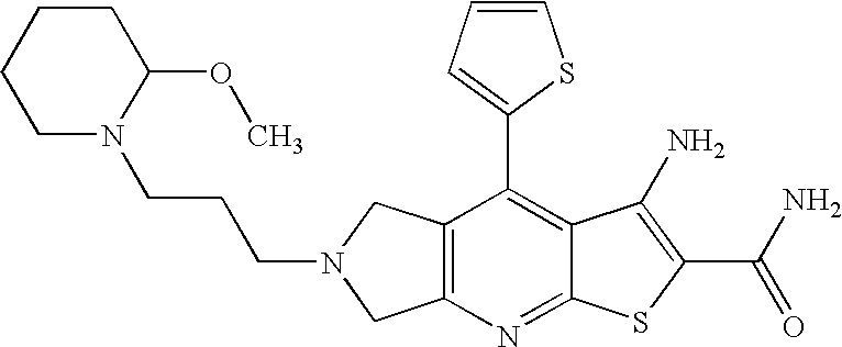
C12=C(CN(CCCN3C(OC)CCCC3)C1)C(C1=CC=CS1)=C1C(=N2)SC(C(N)=O)=C1N
